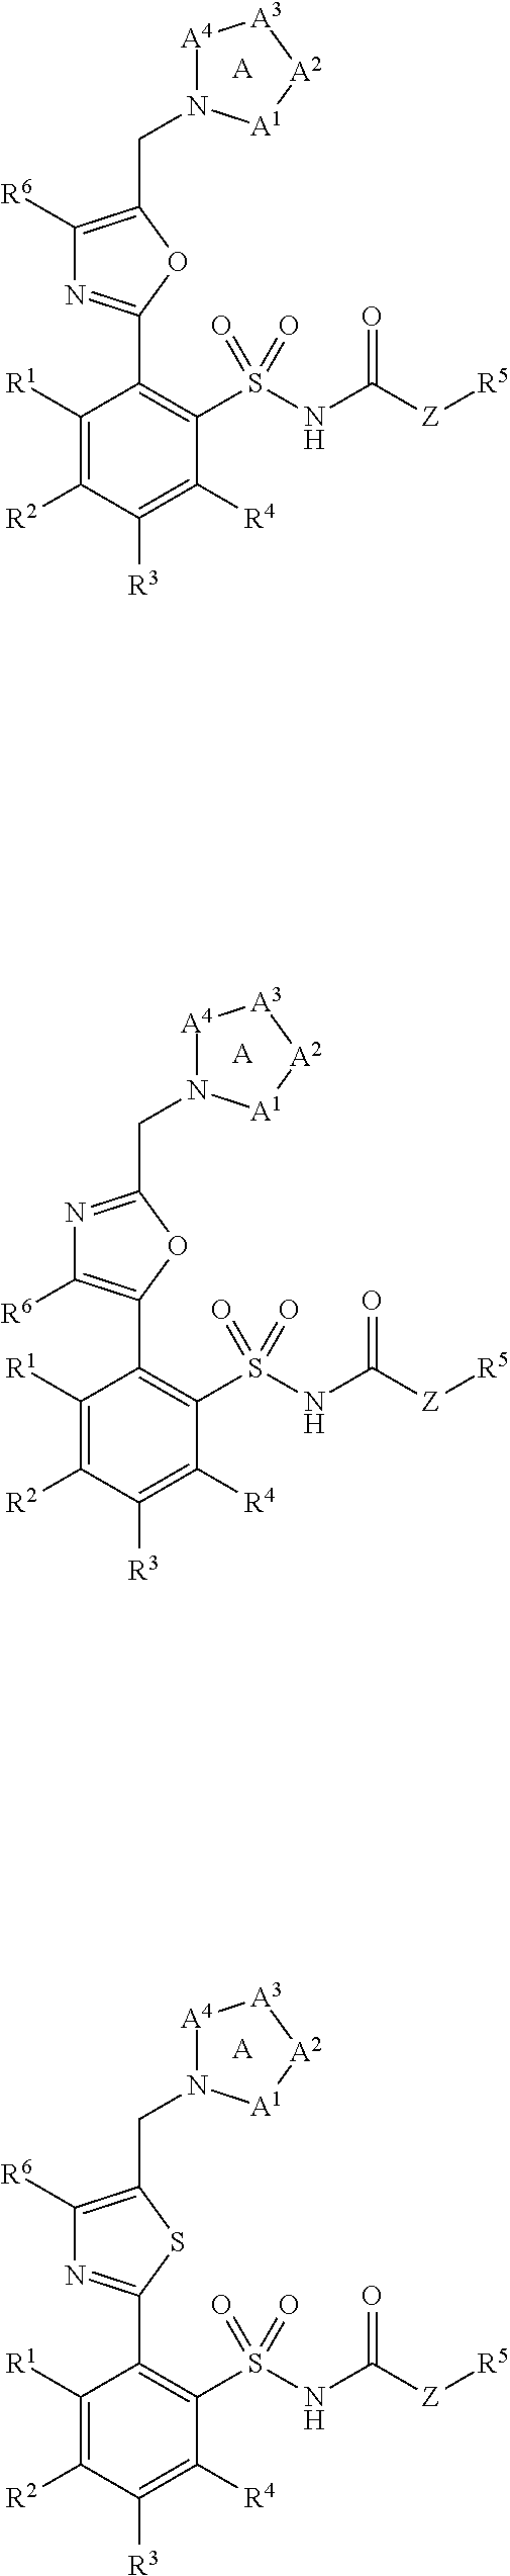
C1(C2=NC([R6])=C(CN3[A4][A3][A2][A1]3)O2)=C(S(NC([Z][R5])=O)(=O)=O)C([R4])=C([R3])C([R2])=C1[R1].[A].C1(C2=C([R6])N=C(CN3[A4][A3][A2][A1]3)O2)=C(S(NC([Z][R5])=O)(=O)=O)C([R4])=C([R3])C([R2])=C1[R1].[A].C1(C2=NC([R6])=C(CN3[A4][A3][A2][A1]3)S2)=C(S(NC([Z][R5])=O)(=O)=O)C([R4])=C([R3])C([R2])=C1[R1].[A]
